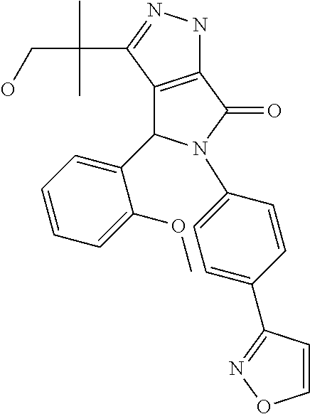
C12=C(C(C(CO)(C)C)=NN1)C(C1=CC=CC=C1OC)N(C1=CC=C(C3=NOC=C3)C=C1)C2=O
